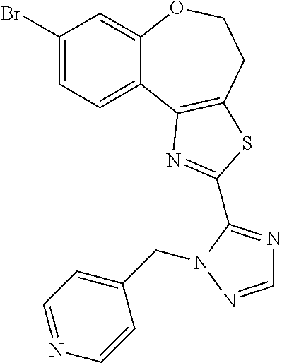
C1(Br)=CC=C2C(=C1)OCCC1=C2N=C(C2=NC=NN2CC2=CC=NC=C2)S1
